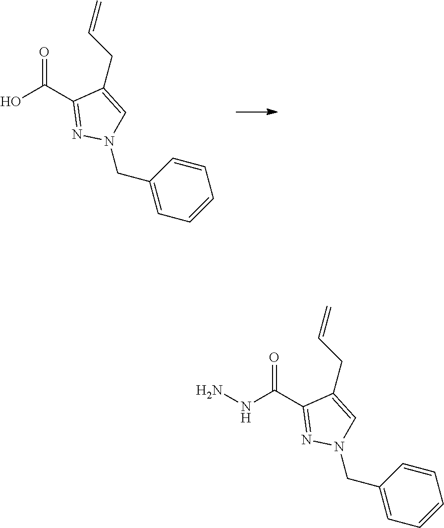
C1(C(NN)=O)=NN(CC2=CC=CC=C2)C=C1CC=C.C1(C(O)=O)=NN(CC2=CC=CC=C2)C=C1CC=C
